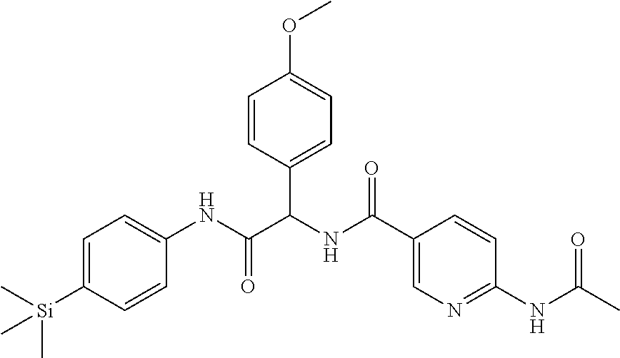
C1=C([Si](C)(C)C)C=CC(NC(C(NC(=O)C2=CN=C(NC(C)=O)C=C2)C2=CC=C(OC)C=C2)=O)=C1
